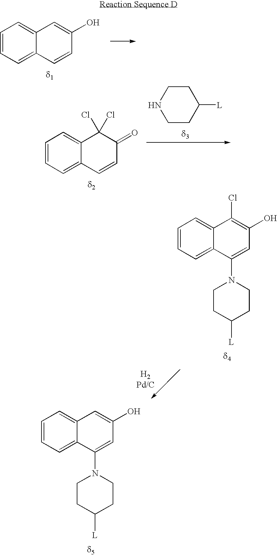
C1=CC=C2C(=C1)C=C(O)C=C2N1CCC([L])CC1.C1=CC=C2C(=C1)C=C(O)C=C2.C1=CC=C2C(=C1)C(Cl)(Cl)C(=O)C=C2.C1CNCCC1[L].C1=CC=C2C(=C1)C(Cl)=C(O)C=C2N1CCC([L])CC1
